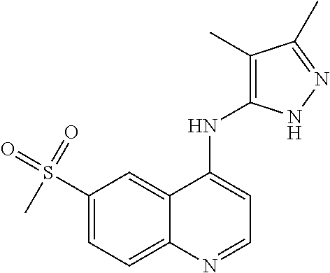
C1(S(=O)(=O)C)=CC=C2C(=C1)C(NC1=C(C)C(C)=NN1)=CC=N2
